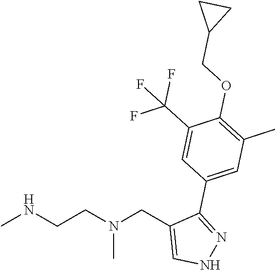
CNCCN(CC1=CNN=C1C1=CC(C)=C(OCC2CC2)C(C(F)(F)F)=C1)C
